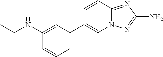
C12=NC(N)=NN1C=C(C1=CC=CC(NCC)=C1)C=C2
